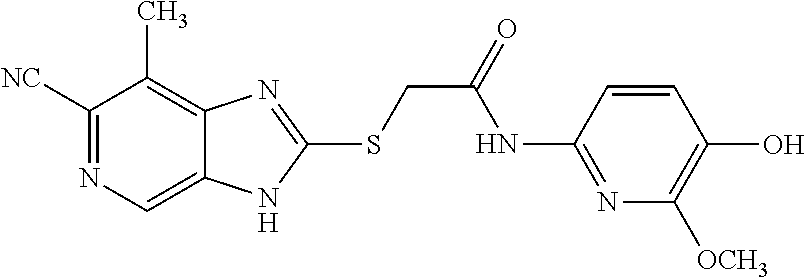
C1([NC])=NC=C2C(=C1C)N=C(SCC(=O)NC1=NC([OCH3])=C(O)C=C1)N2
